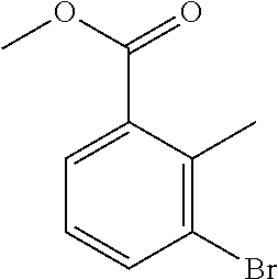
C1=C(C(OC)=O)C(C)=C(Br)C=C1
